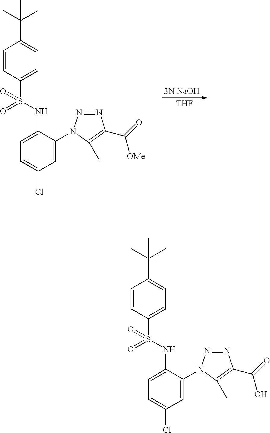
[THF].C1=CC(S(NC2=CC=C(Cl)C=C2N2N=NC(C(=O)[OMe])=C2C)(=O)=O)=CC=C1C(C)(C)C.C1=CC(S(NC2=CC=C(Cl)C=C2N2N=NC(C(=O)O)=C2C)(=O)=O)=CC=C1C(C)(C)C
